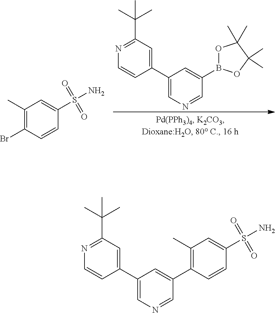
C1(C)=C(Br)C=CC(S(N)(=O)=O)=C1.N1=C(C(C)(C)C)C=C(C2=CN=CC(B3OC(C)(C)C(C)(C)O3)=C2)C=C1.N1=C(C(C)(C)C)C=C(C2=CN=CC(C3=C(C)C=C(S(N)(=O)=O)C=C3)=C2)C=C1
